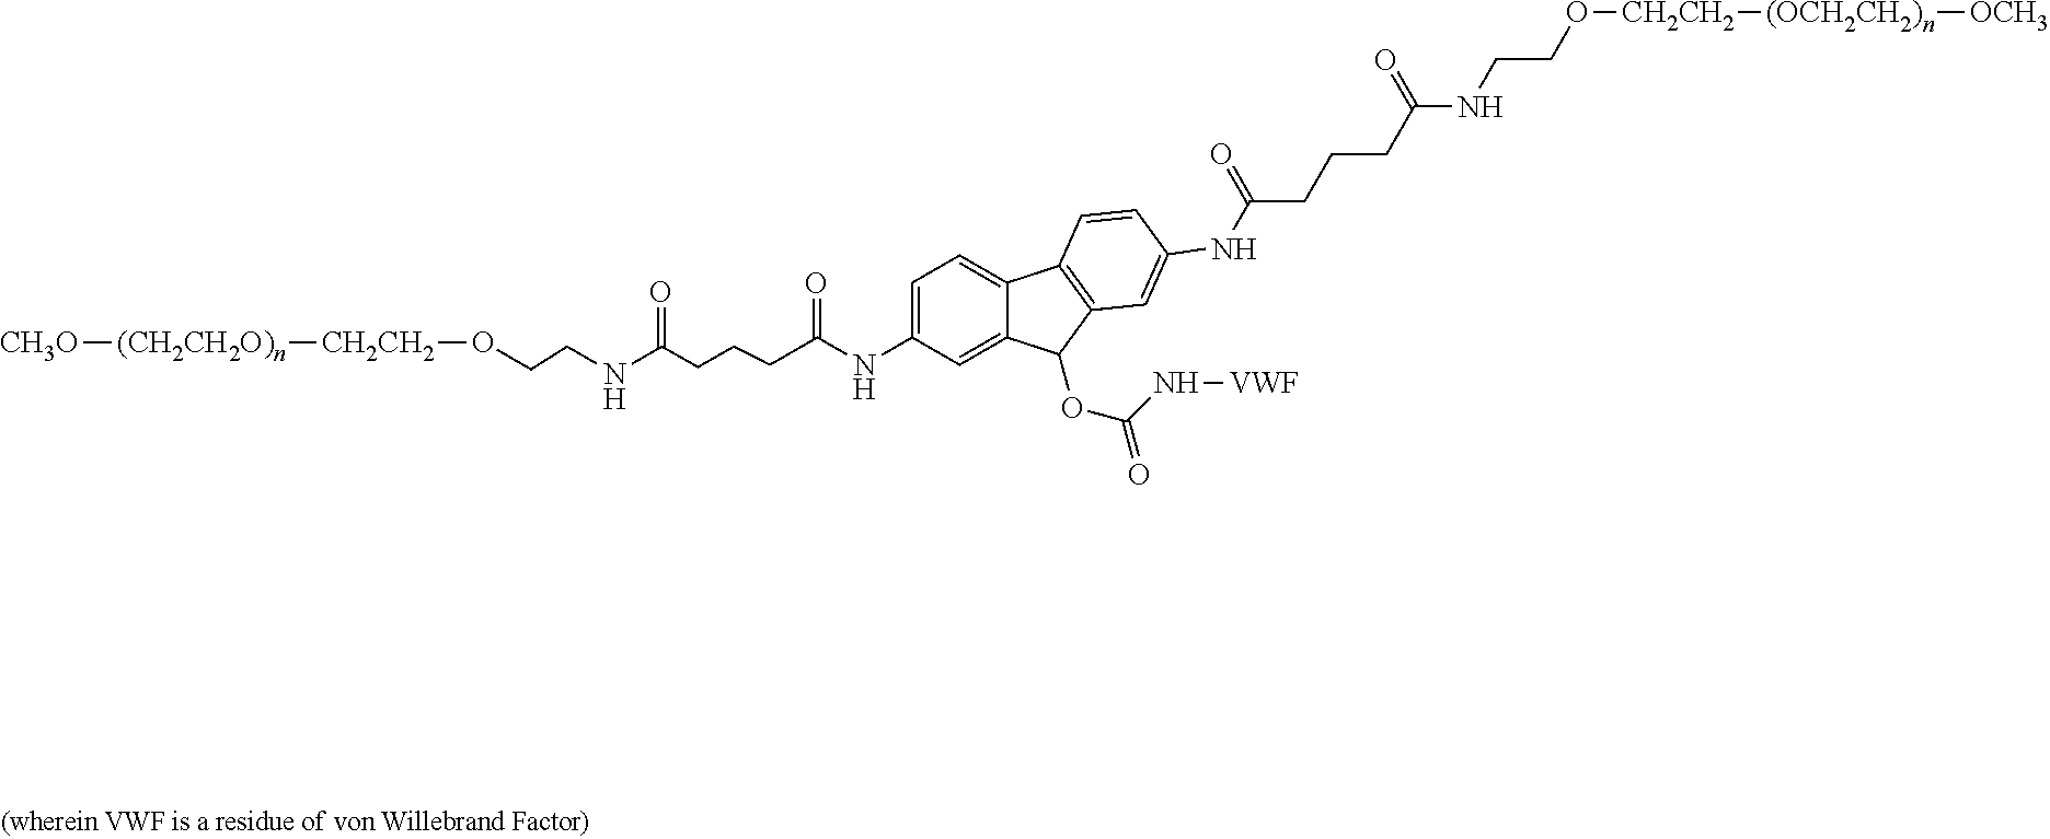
[CH3O][(CH2CH2O)n][CH2CH2]OCCNC(CCCC(NC1=CC=C2C(=C1)C(OC(=O)N[VWF])C1=C2C=CC(NC(CCCC(NCCO[CH2CH2][(OCH2CH2)n][OCH3])=O)=O)=C1)=O)=O
